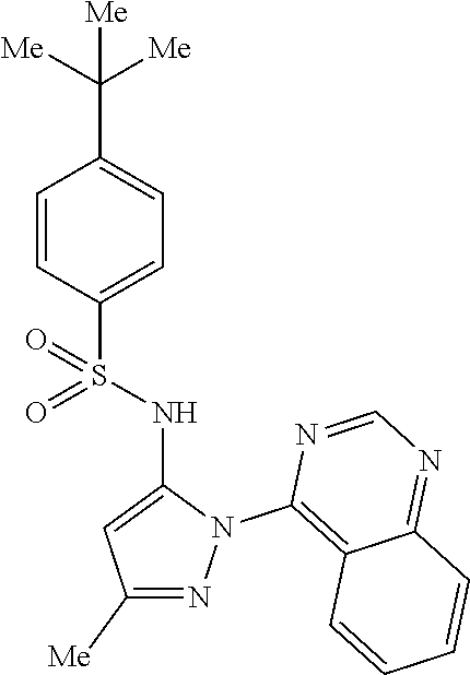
C1=CC(S(NC2=CC([Me])=NN2C2=C3C(=NC=N2)C=CC=C3)(=O)=O)=CC=C1C([Me])([Me])[Me]
